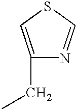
C1(CC)=CSC=N1
